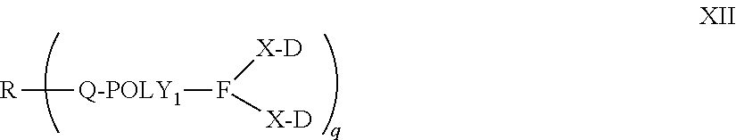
[R][Q-POLY1]F([X-D])[X-D]
